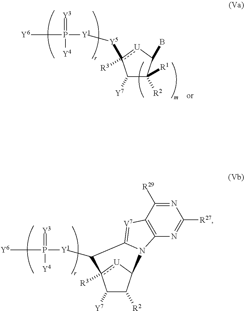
C1([Y7])C([R2])([R1])C(B)[U]c1([Y5][Y1]P([Y6])(=[Y3])[Y4])[R3].C1([Y7])C([R2])C2[U]c1([R3])C([Y1]P([Y6])(=[Y3])[Y4])C1=[V7]C3=C(N=C([R27])N=C3[R29])N21
